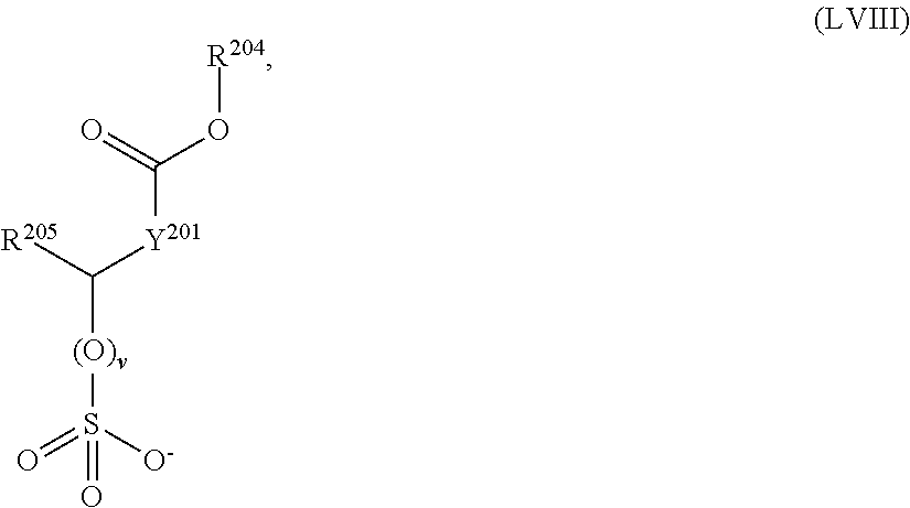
C([(O)v]S(=O)([O-])=O)([Y201]C(O[R204])=O)[R205]
